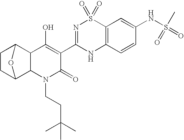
C1CC2C3C(C1O2)C(O)=C(C1=NS(=O)(=O)C2=C(N1)C=CC(NS(C)(=O)=O)=C2)C(=O)N3CCC(C)(C)C
